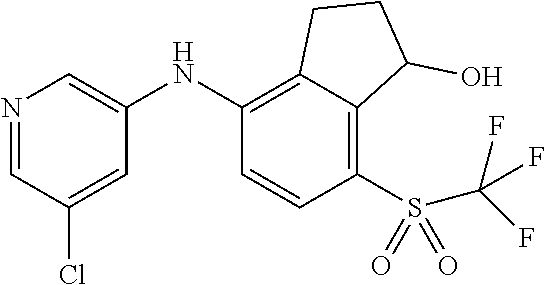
N1=CC(Cl)=CC(NC2=C3C(=C(S(C(F)(F)F)(=O)=O)C=C2)C(O)CC3)=C1
